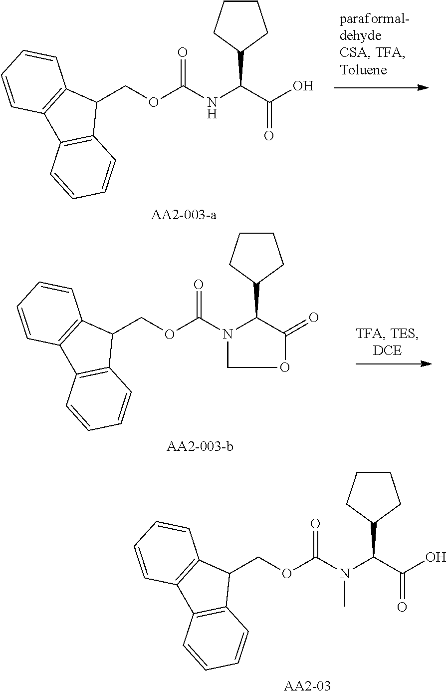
C1(COC(NC(C(=O)O)C2CCCC2)=O)C2=C(C3=C1C=CC=C3)C=CC=C2.C1(COC(N2C(C3CCCC3)C(=O)OC2)=O)C2=C(C3=C1C=CC=C3)C=CC=C2.C1(COC(N(C(C(O)=O)C2CCCC2)C)=O)C2=C(C3=C1C=CC=C3)C=CC=C2
